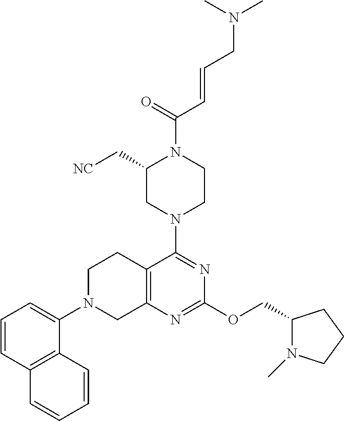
C1=CC2=C(C(N3CC4=C(CC3)C(N3CCN(C(C=CCN(C)C)=O)C(C[NC])C3)=NC(OCC3N(C)CCC3)=N4)=C1)C=CC=C2
